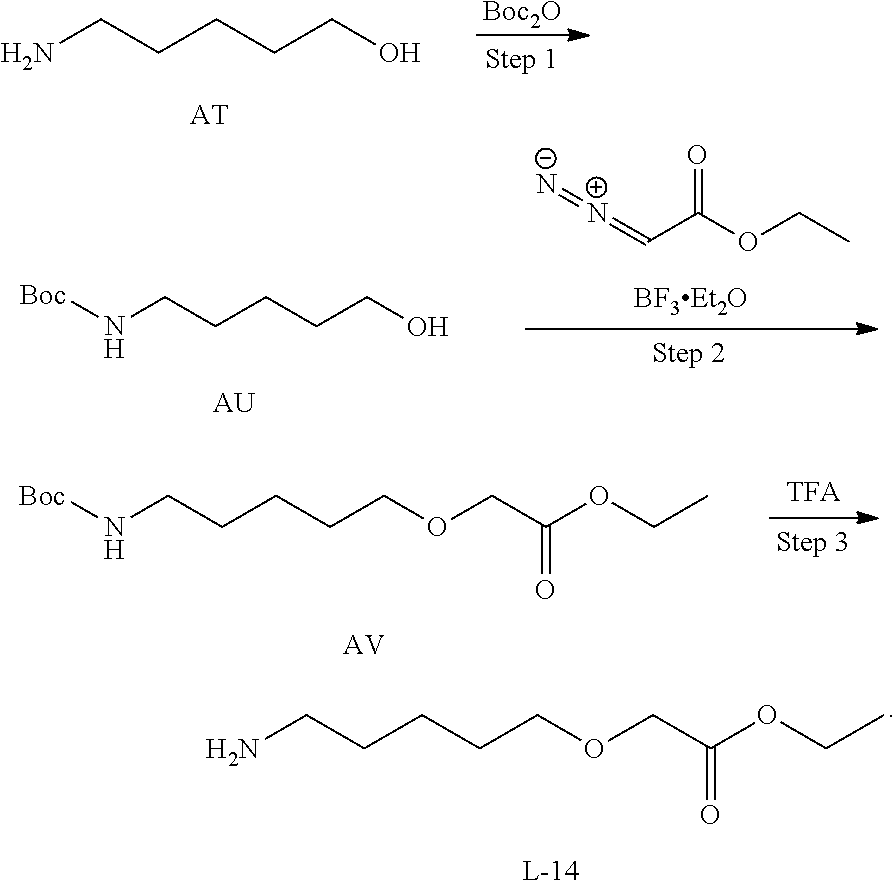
[Boc2O].NCCCCCO.[AT].[N-]=[N+]=CC(OCC)=O.N(CCCCCO)[Boc].[AU].[Boc]NCCCCCOCC(OCC)=O.[AV].NCCCCCOCC(OCC)=O
